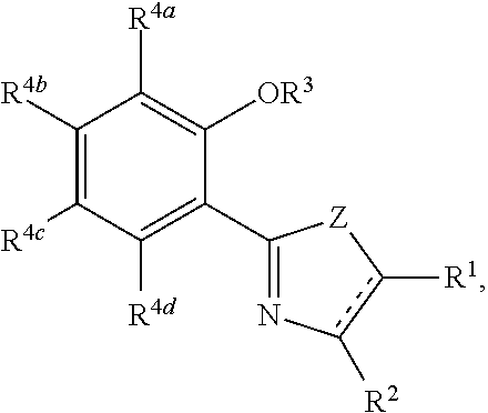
C1([R4b])=C([R4c])C([R4d])=C(C2=Nc([R2])c([R1])[Z]2)C([OR3])=C1[R4a]
